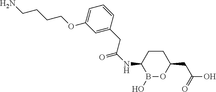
C1CC(NC(=O)CC2=CC(OCCCCN)=CC=C2)B(O)OC1CC(O)=O
